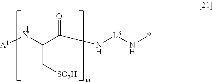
[A1]NC(C(N[L3]N*)=O)C[SO3H]
